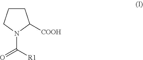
C1CCN(C([R1])=O)C1[COOH]
